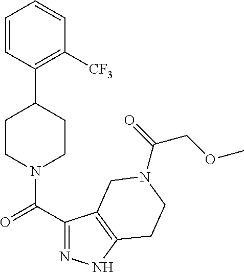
C1CN(C(C2=NNC3=C2CN(C(COC)=O)CC3)=O)CCC1C1=C([CF3])C=CC=C1
